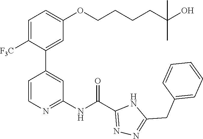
C1=C([F3C])C(C2=CC(NC(C3=NN=C(CC4=CC=CC=C4)N3)=O)=NC=C2)=CC(OCCCCC(O)(C)C)=C1
